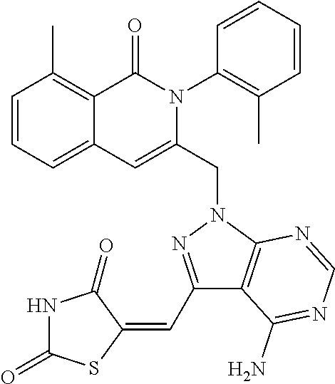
C1=CC=C2C(=C1C)C(=O)N(C1=C(C)C=CC=C1)C(CN1C3=C(C(C=C4C(=O)NC(=O)S4)=N1)C(N)=NC=N3)=C2
